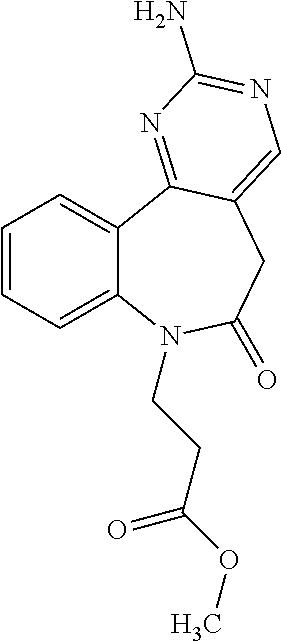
C12=CC=CC=C1C1=NC(N)=NC=C1CC(=O)N2CCC(OC)=O
